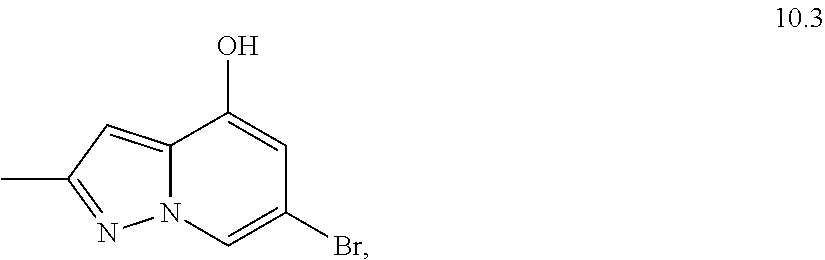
N12C(=CC(C)=N1)C(O)=CC(Br)=C2
